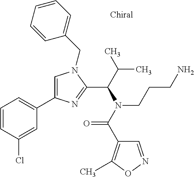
C1=C(C2=CC=CC(Cl)=C2)N=C(C(C(C)C)N(C(=O)C2=C(C)ON=C2)CCCN)N1CC1=CC=CC=C1
